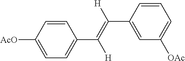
C1=C([AcO])C=CC(C(=C([H])C2=CC([OAc])=CC=C2)[H])=C1
